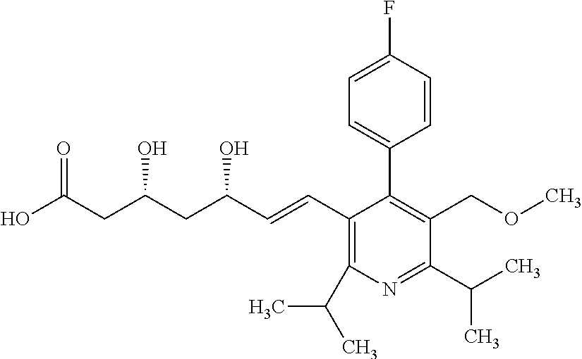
C1(C=CC(CC(CC(O)=O)O)O)=C(C(C)C)N=C(C(C)C)C(COC)=C1C1=CC=C(F)C=C1
